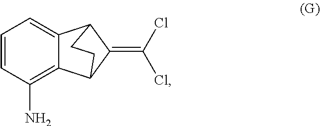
C1=CC(N)=C2C(=C1)C1C(=C(Cl)Cl)C2CC1
